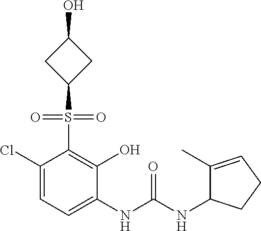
C1(Cl)=CC=C(NC(NC2C(C)=CCC2)=O)C(O)=C1S(=O)(=O)C1CC(O)C1
